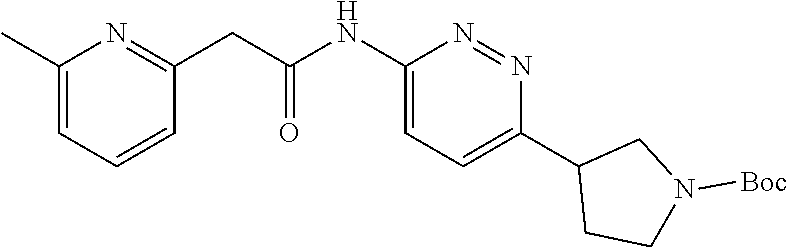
C1(NC(CC2=NC(C)=CC=C2)=O)=CC=C(C2CCN([Boc])C2)N=N1
